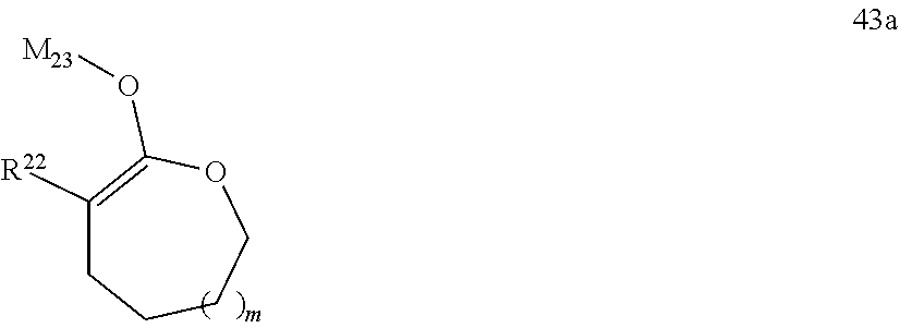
C1([R22])=C(O[M23])OCCCC1
